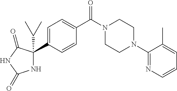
C1=C(C2(C(C)C)NC(=O)NC2=O)C=CC(C(N2CCN(C3=NC=CC=C3C)CC2)=O)=C1
